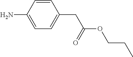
C1=CC(N)=CC=C1CC(OCCC)=O
